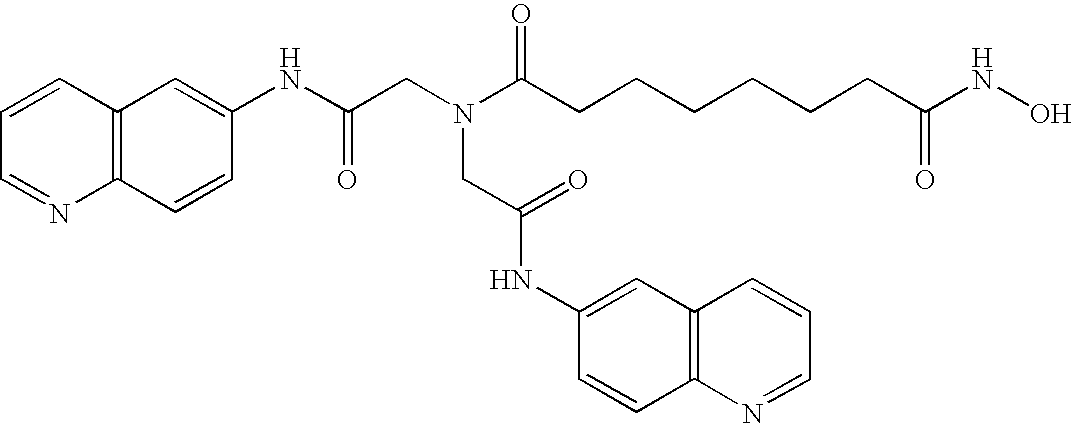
C1=CC2=C(N=C1)C=CC(NC(CN(C(CCCCCCC(NO)=O)=O)CC(NC1=CC3=C(C=C1)N=CC=C3)=O)=O)=C2
